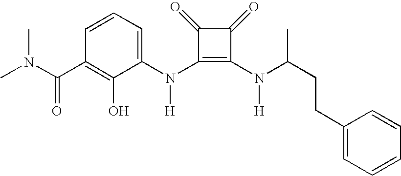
CN(C(C1=C(O)C(N(C2=C(N([H])C(CCC3=CC=CC=C3)C)C(=O)C2=O)[H])=CC=C1)=O)C
